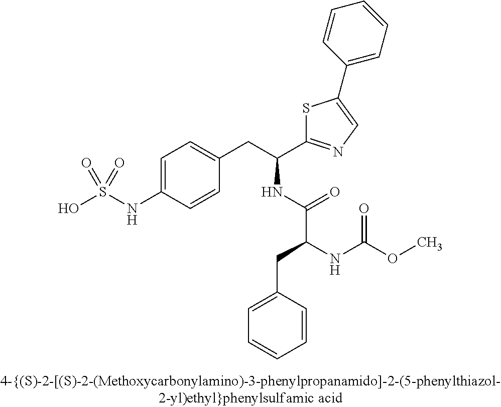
OS(NC1=CC=C(CC(C2=NC=C(C3=CC=CC=C3)S2)NC(C(NC(OC)=O)CC2=CC=CC=C2)=O)C=C1)(=O)=O
